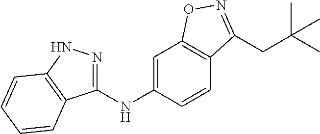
C1(NC2=CC3=C(C=C2)C(CC(C)(C)C)=NO3)=NNC2=C1C=CC=C2
